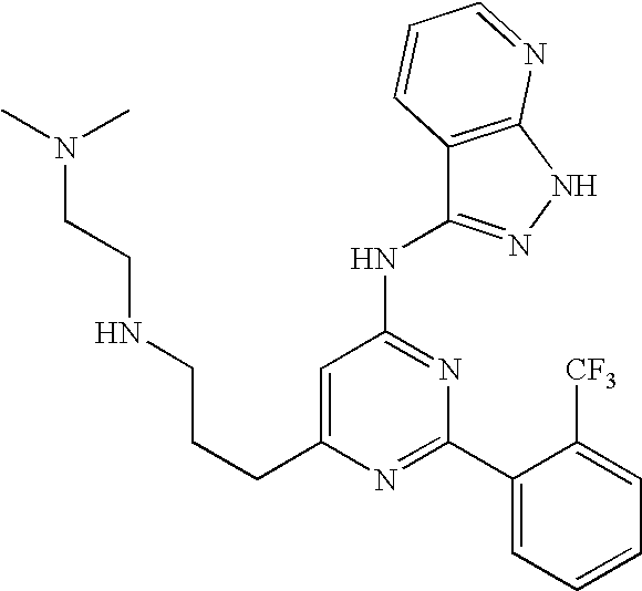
C(C1=CC(NC2=NNC3=C2C=CC=N3)=NC(C2=CC=CC=C2[CF3])=N1)CCNCCN(C)C
